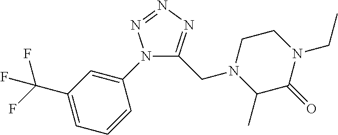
N1(C2=CC(C(F)(F)F)=CC=C2)C(CN2C(C)C(=O)N(CC)CC2)=NN=N1
